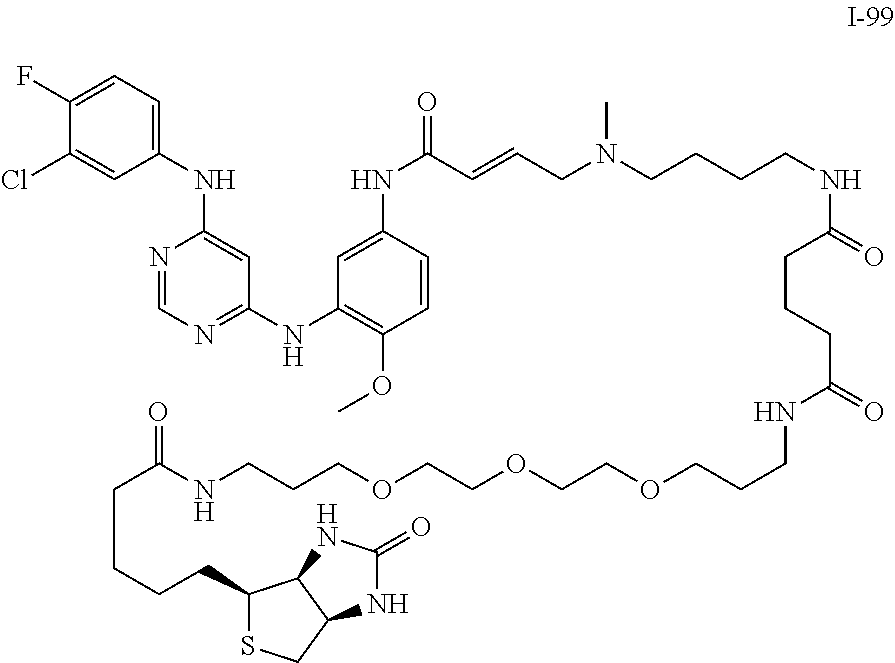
C1(NC(=O)C=CCN(CCCCNC(=O)CCCC(=O)NCCCOCCOCCOCCCNC(CCCCC2SCC3C2NC(=O)N3)=O)C)=CC(NC2=NC=NC(NC3=CC=C(F)C(Cl)=C3)=C2)=C(OC)C=C1
